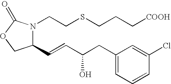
C1(C=CC(CC2=CC=CC(Cl)=C2)O)N(CCSCCC[COOH])C(=O)OC1
